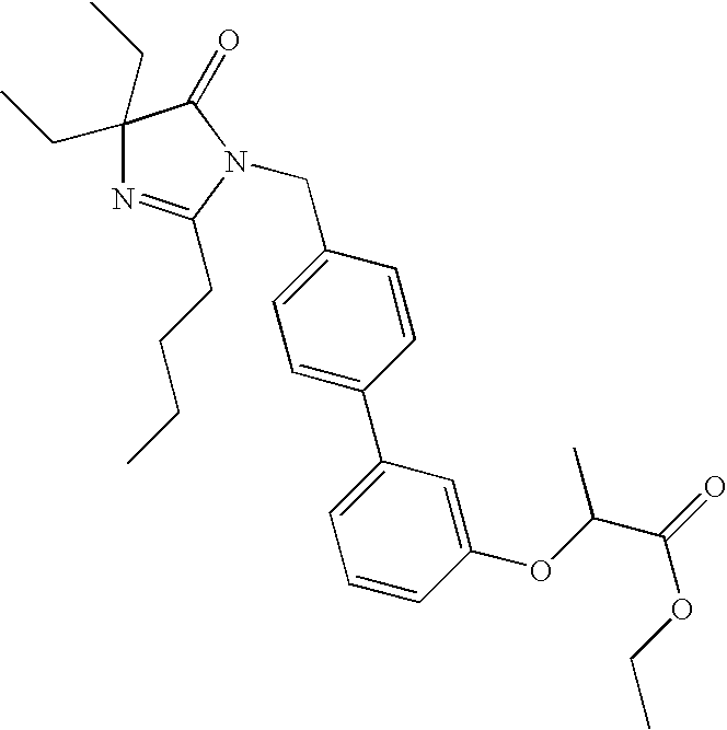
C1=C(CN2C(CCCC)=NC(CC)(CC)C2=O)C=CC(C2=CC=CC(OC(C(=O)OCC)C)=C2)=C1
